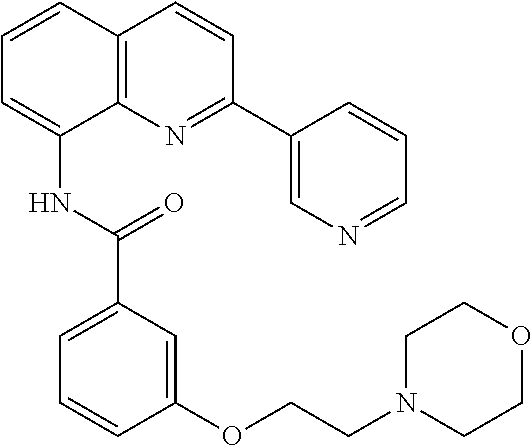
C1=CC2=C(C(NC(C3=CC=CC(OCCN4CCOCC4)=C3)=O)=C1)N=C(C1=CN=CC=C1)C=C2
